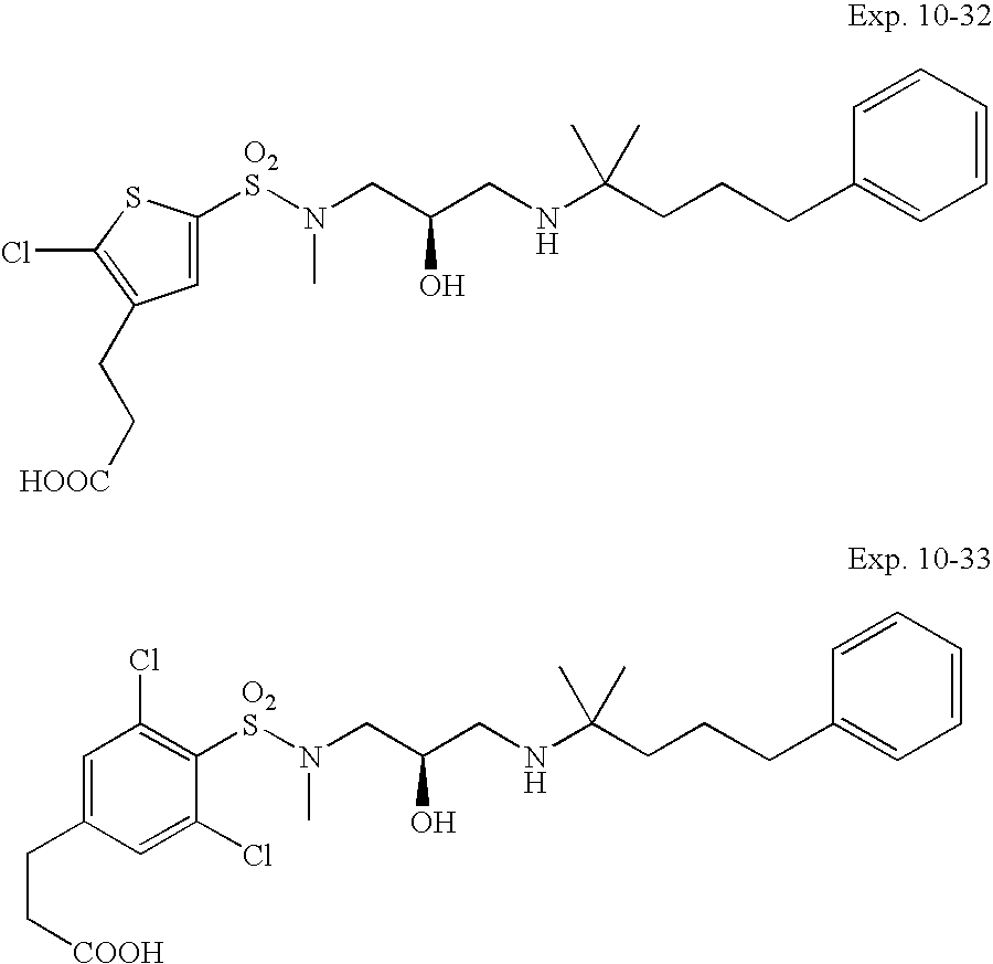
[O2S](N(C)CC(CNC(CCCC1=CC=CC=C1)(C)C)O)C1=CC(CC[HOOC])=C(Cl)S1.[O2S](N(C)CC(CNC(CCCC1=CC=CC=C1)(C)C)O)C1=C(Cl)C=C(CC[COOH])C=C1Cl
